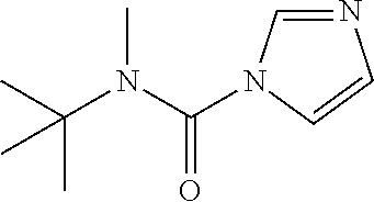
C(N(C(C)(C)C)C)(=O)N1C=NC=C1
